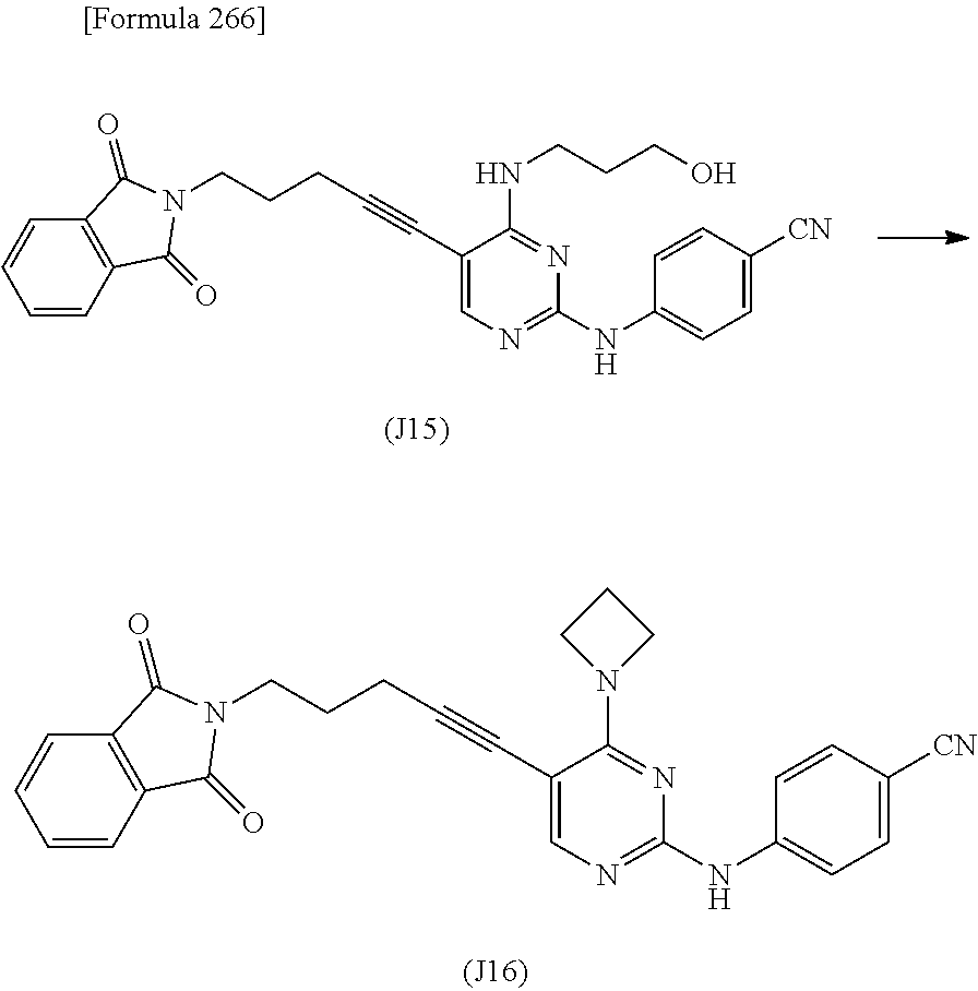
C1=CC2=C(C=C1)C(=O)N(CCCC#CC1=CN=C(NC3=CC=C([CN])C=C3)N=C1NCCCO)C2=O.C1=CC2=C(C=C1)C(=O)N(CCCC#CC1=CN=C(NC3=CC=C([CN])C=C3)N=C1N1CCC1)C2=O
